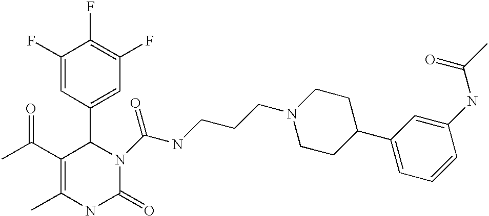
C1(F)=CC(C2C(C(C)=O)=C(C)NC(=O)N2C(NCCCN2CCC(C3=CC=CC(NC(C)=O)=C3)CC2)=O)=CC(F)=C1F
